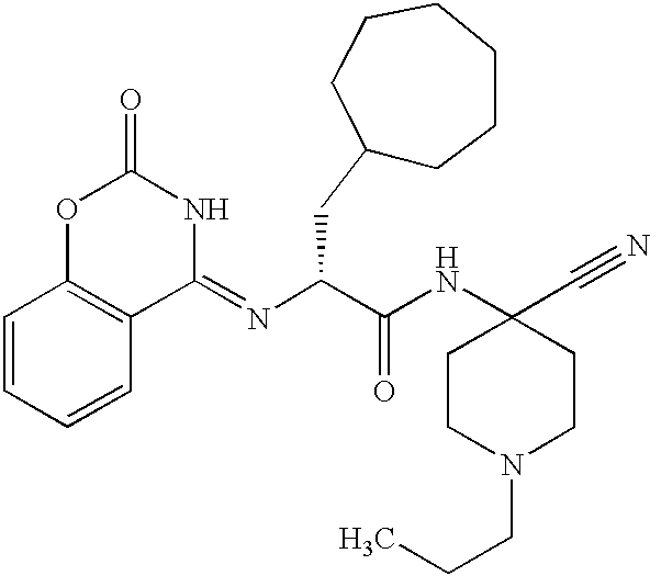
C1(=NC(C(NC2(C#N)CCN(CCC)CC2)=O)CC2CCCCCC2)NC(=O)OC2=C1C=CC=C2
